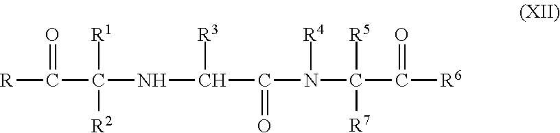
[R]C(C(NC([R3])C(=O)N(C(C([R6])=O)([R5])[R7])[R4])([R1])[R2])=O
